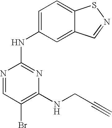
N1=CC(Br)=C(NCC#C)N=C1NC1=CC=C2C(=C1)C=NS2
